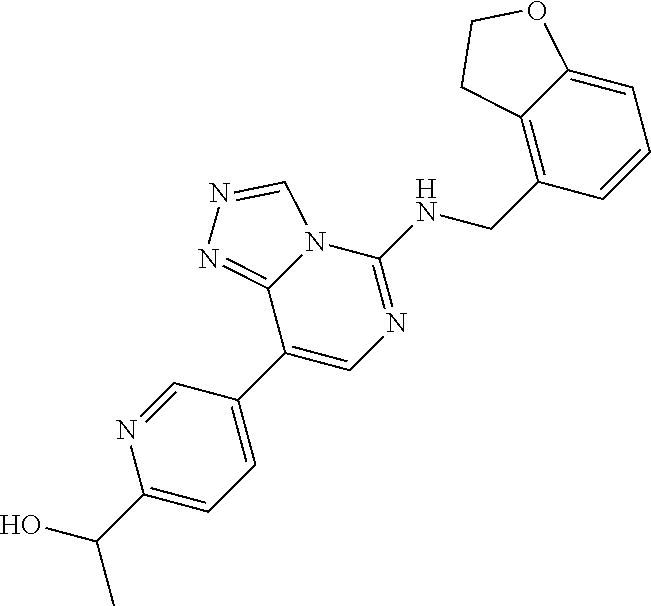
C1(C2=CN=C(NCC3=C4C(=CC=C3)OCC4)N3C2=NN=C3)=CC=C(C(O)C)N=C1
